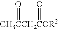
[CH3CCH2COR2](=O)=O
